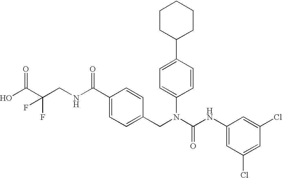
OC(C(CNC(C1=CC=C(CN(C(NC2=CC(Cl)=CC(Cl)=C2)=O)C2=CC=C(C3CCCCC3)C=C2)C=C1)=O)(F)F)=O
